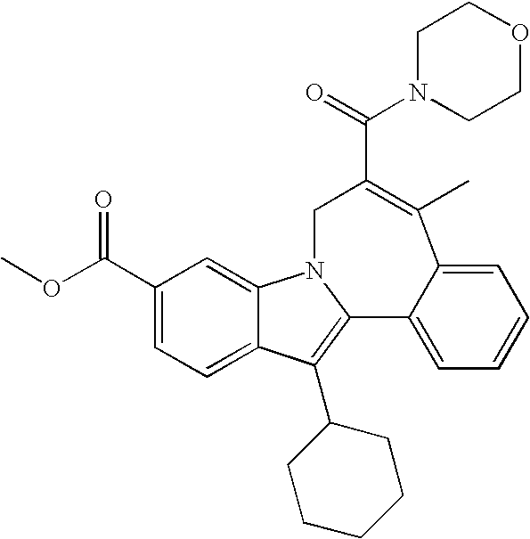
N1(C(=O)C2=C(C)C3=CC=CC=C3C3=C(C4CCCCC4)C4=CC=C(C(=O)OC)C=C4N3C2)CCOCC1
